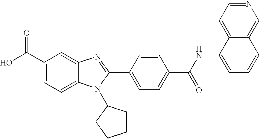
C1(C(O)=O)=CC=C2C(=C1)N=C(C1=CC=C(C(NC3=CC=CC4=CN=CC=C34)=O)C=C1)N2C1CCCC1
